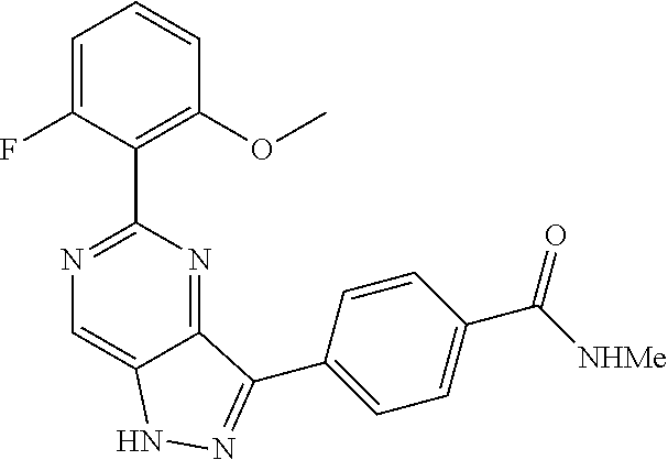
C1=C(F)C(C2=NC=C3C(=N2)C(C2=CC=C(C(=O)[NHMe])C=C2)=NN3)=C(OC)C=C1
